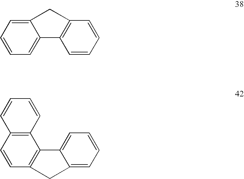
C1=CC=C2C(=C1)CC1=C2C=CC=C1.C1=CC2=C(C3=C1C=CC=C3)C1=CC=CC=C1C2
